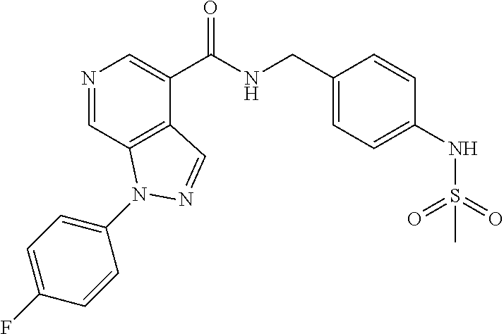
N1=CC2=C(C(C(NCC3=CC=C(NS(=O)(=O)C)C=C3)=O)=C1)C=NN2C1=CC=C(F)C=C1
